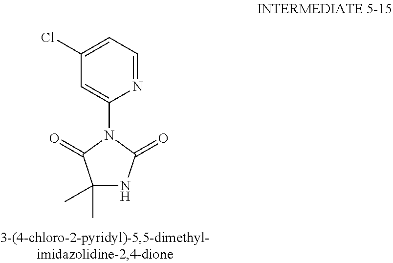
ClC1=CC=NC(N2C(=O)C(C)(C)NC2=O)=C1
